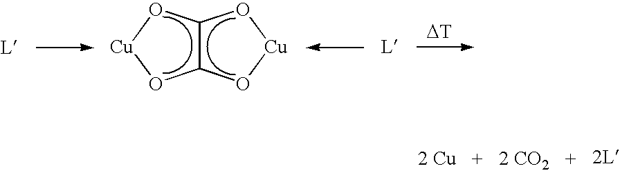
C12C(O[Cu]O1)O[Cu]O2.[DT].[2 Cu].[2 CO2]
